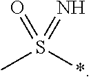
CS(*)(=O)=N
